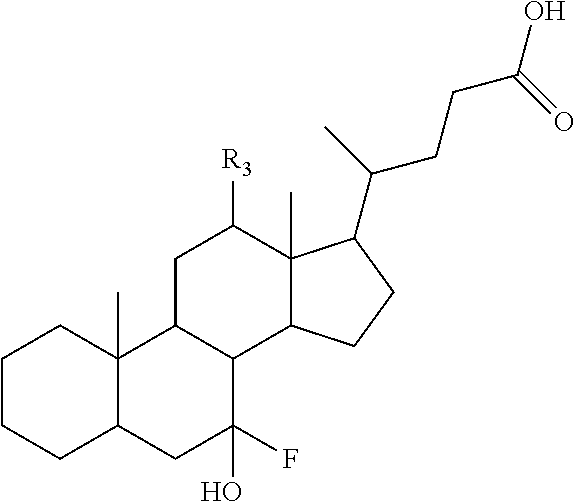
C1CCC2C(C)(C1)C1C(C(F)(O)C2)C2C(C)(C([R3])C1)C(C(C)CCC(O)=O)CC2
